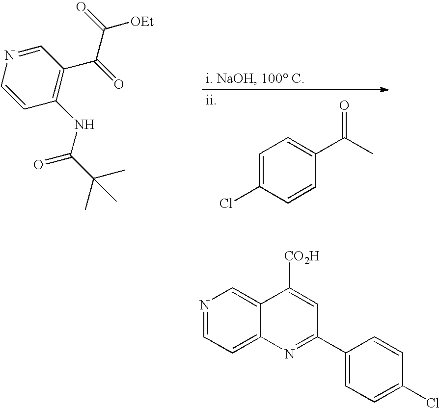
C1=C(Cl)C=CC(C(C)=O)=C1.[ii].C(C1=C(NC(C(C)(C)C)=O)C=CN=C1)(=O)C(=O)[OEt].N1=CC=C2C(=C1)C([CO2H])=CC(C1=CC=C(Cl)C=C1)=N2
